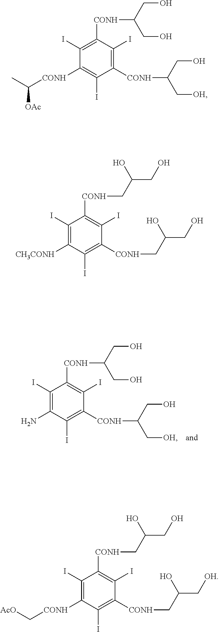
C1(I)=C(N)C(I)=C([CONH]C(C[OH])CO)C(I)=C1[CONH]C(CO)CO.C1(I)=C([CH3CONH])C(I)=C([CONH]CC(CO)O)C(I)=C1[CONH]CC(CO)O.C1(I)=C([CONH]C(CO)CO)C(I)=C([CONH]C(C[OH])CO)C(I)=C1[CONH]C(C)[OAc].C1(I)=C([CONH]C[AcO])C(I)=C([CONH]CC(C[OH])O)C(I)=C1[CONH]CC(CO)O
